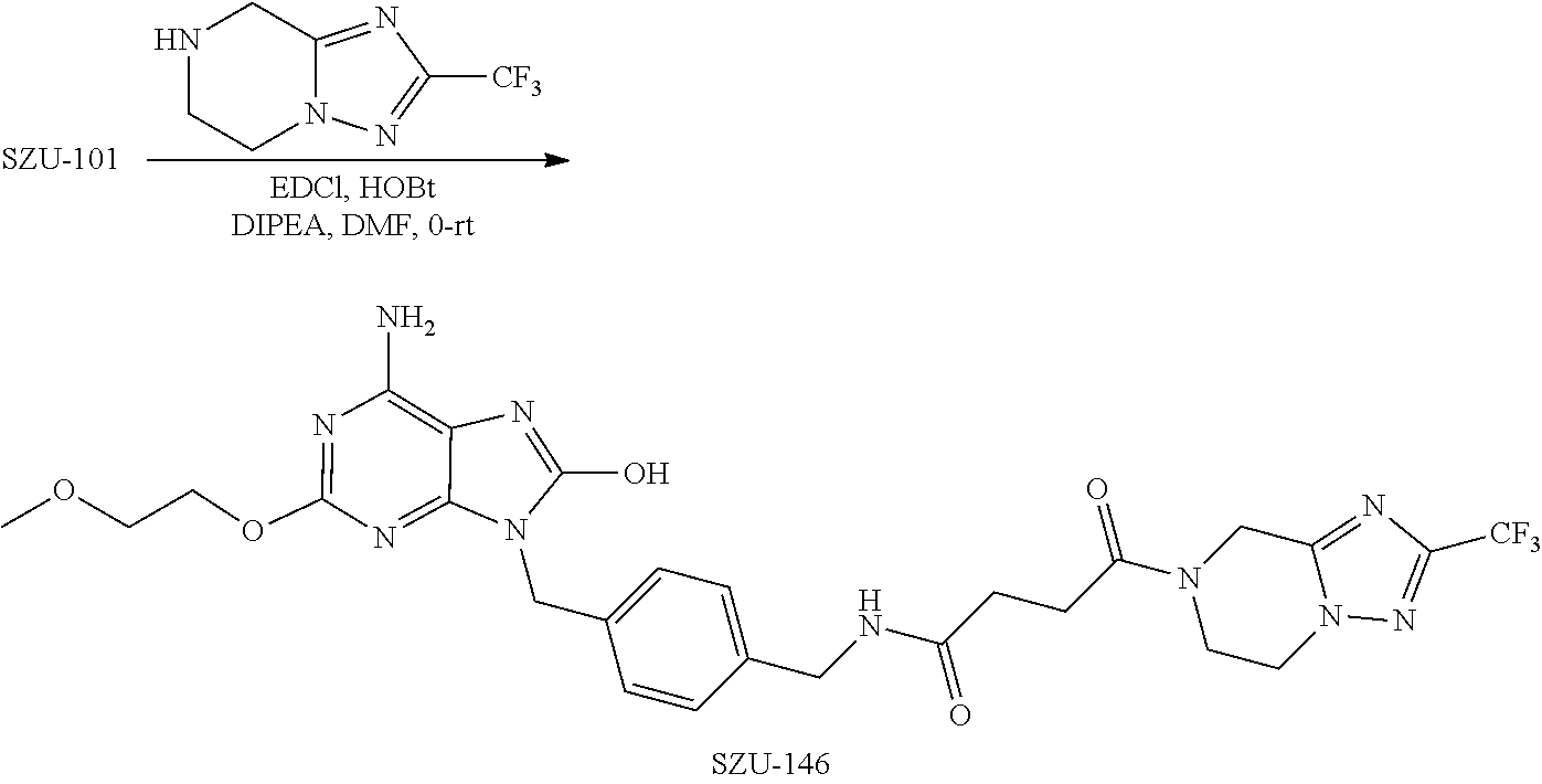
N1CCN2C(=NC([CF3])=N2)C1.N12N=C([CF3])N=C1CN(C(CCC(NCC1=CC=C(CN3C(O)=NC4=C(N)N=C(OCCOC)N=C34)C=C1)=O)=O)CC2
